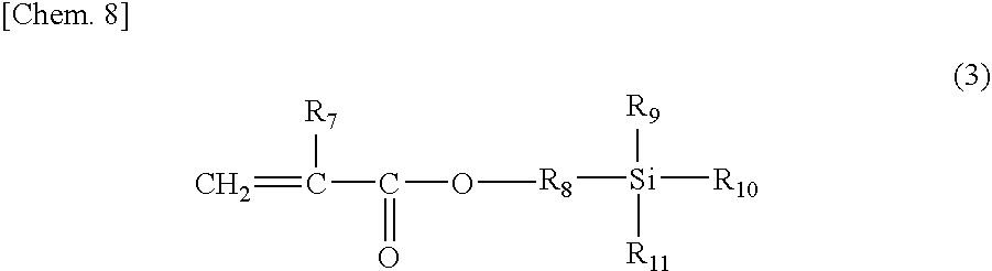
[Si]([R9])([R10])([R11])[R8].COC(C(=C)[R7])=O
